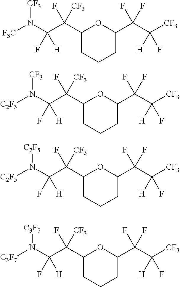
N([C3F7])(C(C(F)([CF3])C1OC(C(C([CF3])([H])F)(F)F)CCC1)(F)[H])[C3F7].N([C2F5])(C(C(F)([CF3])C1OC(C(C([CF3])([H])F)(F)F)CCC1)(F)[H])[C2F5].N([CF3])(C(C(F)([CF3])C1OC(C(C([CF3])([H])F)(F)F)CCC1)(F)[H])[C2F3].N([CF3])(C(C(F)([CF3])C1OC(C(C([CF3])([H])F)(F)F)CCC1)(F)[H])[F3C]
